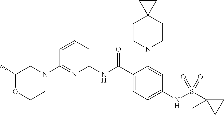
C1(C)OCCN(C2=NC(NC(C3=CC=C(NS(C4(C)CC4)(=O)=O)C=C3N3CCC4(CC3)CC4)=O)=CC=C2)C1
